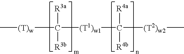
C[(T)w]C([(T1)w1]C([(T2)w2]C)([R4a])[R4b])([R3a])[R3b]
